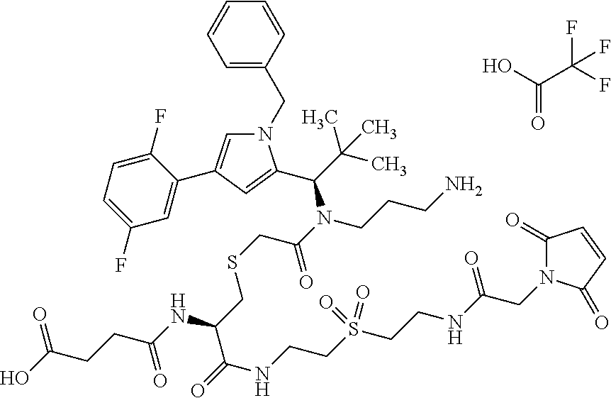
OC(C(F)(F)F)=O.C1=C(CN2C=C(C3=CC(F)=CC=C3F)C=C2C(C(C)(C)C)N(C(CSCC(C(=O)NCCS(CCNC(CN2C(=O)C=CC2=O)=O)(=O)=O)NC(CCC(O)=O)=O)=O)CCCN)C=CC=C1
